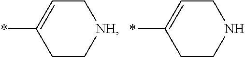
*C1=CC[NH]CC1.*C1=CCNCC1
